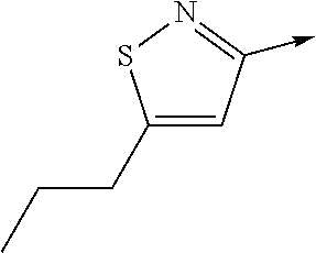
C1(CCC)=CC(->C)=NS1
